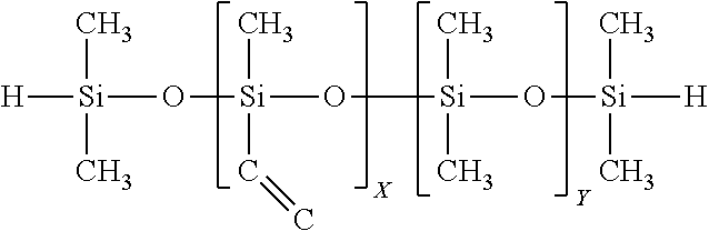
[H][Si](O[Si](O[Si](O[Si]([H])(C)C)(C)C)(C)C=C)(C)C
